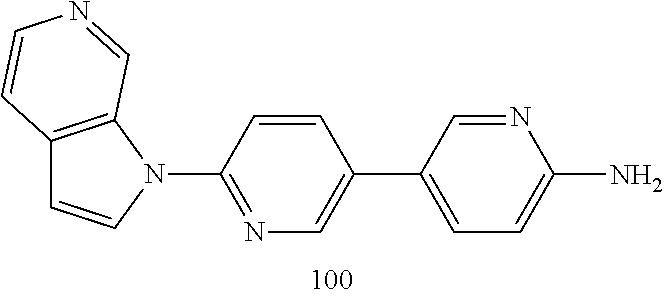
C12=C(N(C3=NC=C(C4=CC=C(N)N=C4)C=C3)C=C1)C=NC=C2
